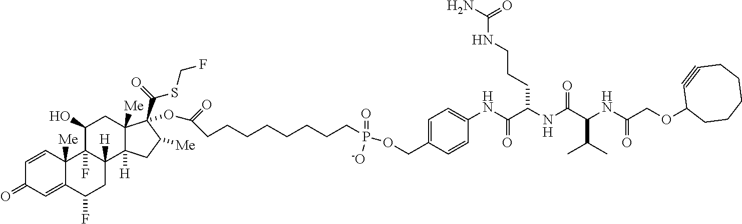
C1=CC2([Me])C(=CC1=O)C(F)CC1([H])C2(F)C(O)CC2([Me])C1([H])CC([Me])C2(C(=O)SCF)OC(=O)CCCCCCCCP([-O])(=O)OCC1=CC=C(NC(C(NC(C(C(C)C)NC(=O)COC2CCCCCC#C2)=O)CCCNC(=O)N)=O)C=C1
